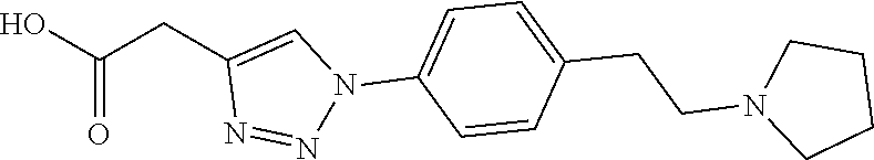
OC(CC1=CN(C2=CC=C(CCN3CCCC3)C=C2)N=N1)=O
